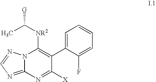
N12C(=NC=N1)N=C([X])C(C1=CC=CC=C1F)=C2[NR2]C(C)[G]
